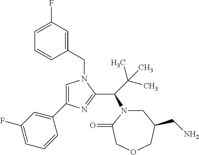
C1(CN2C=C(C3=CC(F)=CC=C3)N=C2C(C(C)(C)C)N2CC(CN)COCC2=O)=CC(F)=CC=C1
